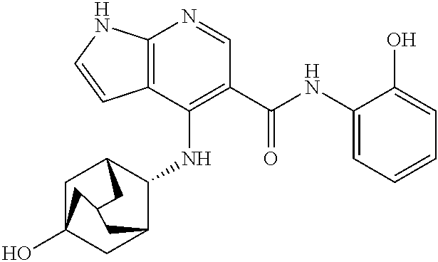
C12=C(C(NC3C4CC5(O)CC3CC(C4)C5)=C(C(NC3=CC=CC=C3O)=O)C=N1)C=CN2
